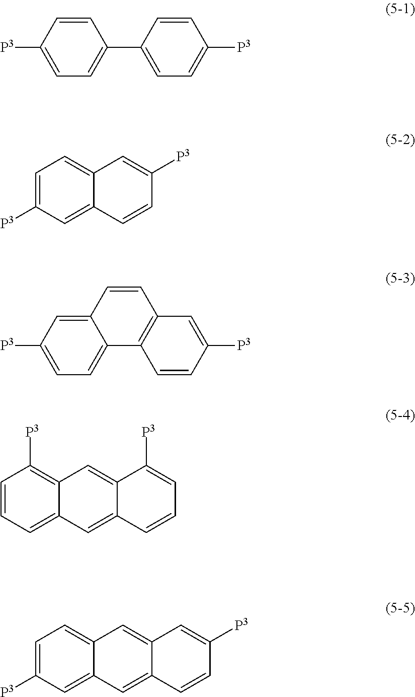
[P3]C1=CC=C(C2=CC=C([P3])C=C2)C=C1.C1=C([P3])C=C2C(=C1)C=C([P3])C=C2.C12=CC([P3])=CC=C1C1=C(C=C2)C=C([P3])C=C1.C1=CC=C2C(=C1[P3])C=C1C(=C2)C=CC=C1[P3].C1=C([P3])C=C2C(=C1)C=C1C(=C2)C=CC([P3])=C1
